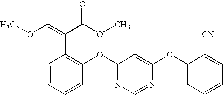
C1(OC2=CC(OC3=C(C(C(OC)=O)=COC)C=CC=C3)=NC=N2)=CC=CC=C1[CN]
